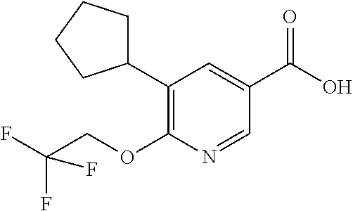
C1(C2CCCC2)=C(OCC(F)(F)F)N=CC(C(O)=O)=C1
